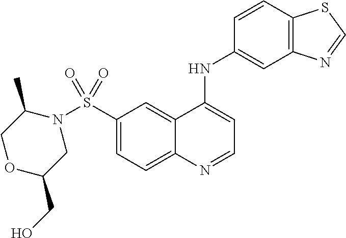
N1(S(C2=CC=C3C(=C2)C(NC2=CC4=C(C=C2)SC=N4)=CC=N3)(=O)=O)C(C)COC(CO)C1
